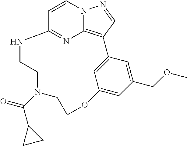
C12=NC3=C(C=NN3C=C1)C1=CC(=CC(COC)=C1)OCCN(C(=O)C1CC1)CCN2
